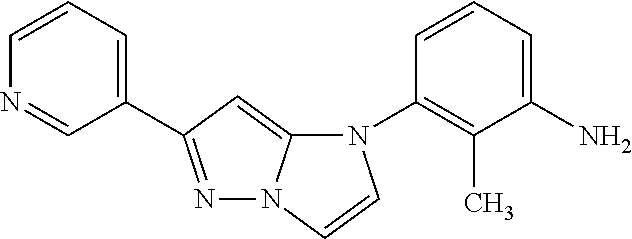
C1=CC=C(N)C(C)=C1N1C2=CC(C3=CC=CN=C3)=NN2C=C1
